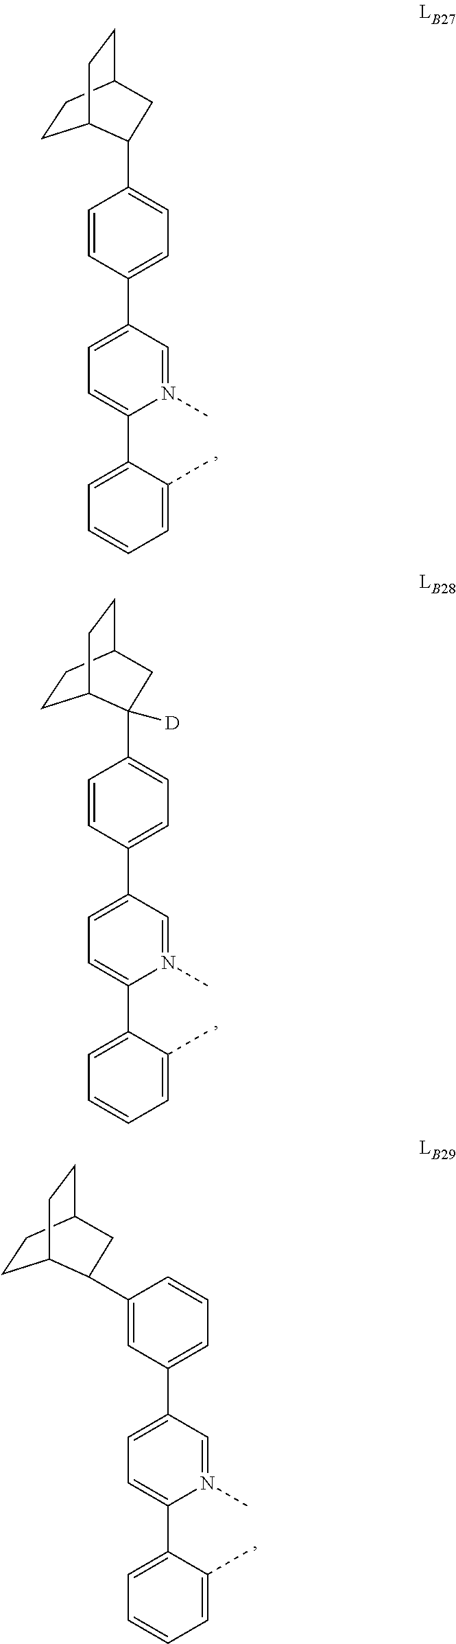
C1=CC(C2=CC=C(C3=CC=CC=C3C)N(C)=C2)=CC=C1C1([D])C2CCC(CC2)C1.C1(C2C3CCC(CC3)C2)=CC(C2=CC=C(C3=CC=CC=C3C)N(C)=C2)=CC=C1.C1=CC(C2=CC=C(C3=CC=CC=C3C)N(C)=C2)=CC=C1C1C2CCC(CC2)C1
